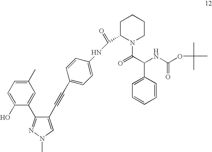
C1(C)=CC=C(O)C(C2=NN(C)C=C2C#CC2=CC=C(NC(C3N(C(C(NC(=O)OC(C)(C)C)C4=CC=CC=C4)=O)CCCC3)=O)C=C2)=C1
